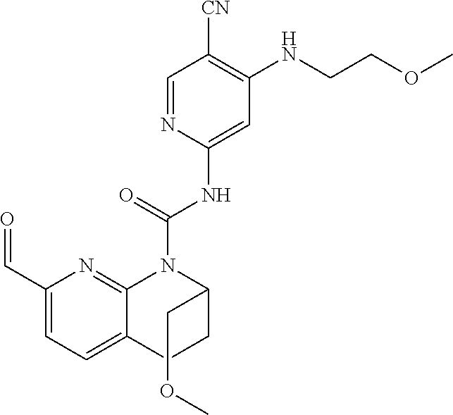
C1(C=O)=CC=C2C(=N1)N(C(NC1=CC(NCCOC)=C([CN])C=N1)=O)C(COC)CC2
